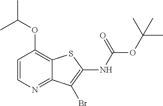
C1=CN=C2C(=C1OC(C)C)SC(NC(OC(C)(C)C)=O)=C2Br
